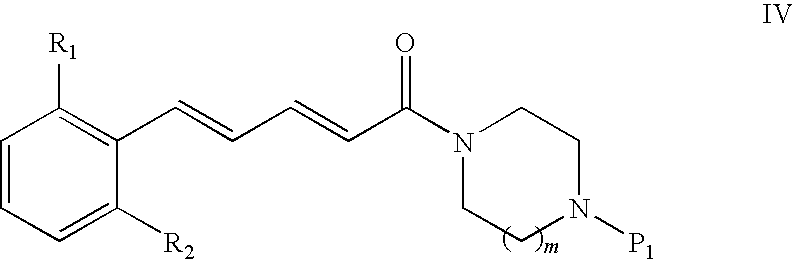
C1=CC=C([R2])C(C=CC=CC(N2CCN([P1])CC2)=O)=C1[R1]
